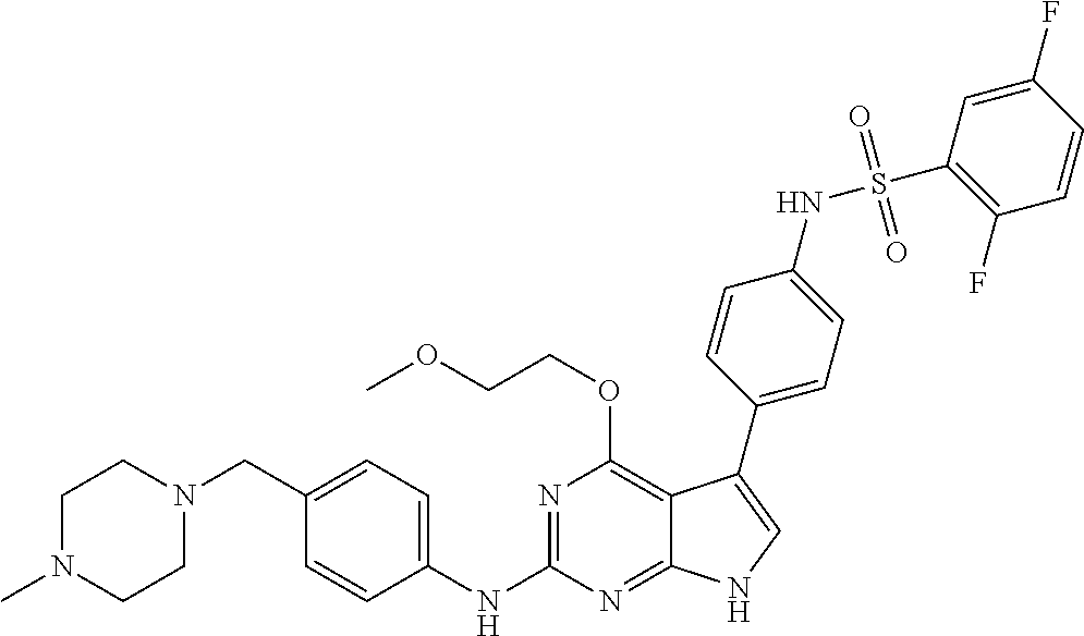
C1N(C)CCN(CC2=CC=C(NC3=NC(OCCOC)=C4C(=N3)NC=C4C3=CC=C(NS(C4=C(F)C=CC(F)=C4)(=O)=O)C=C3)C=C2)C1
